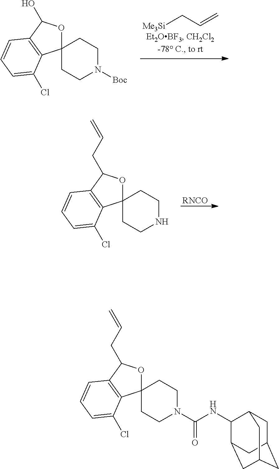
C(C=C)[Me3Si].C12(OC(O)C3=C1C(Cl)=CC=C3)CCN([Boc])CC2.C12(OC(CC=C)C3=C1C(Cl)=CC=C3)CCNCC2.[RNCO].C12(OC(CC=C)C3=C1C(Cl)=CC=C3)CCN(C(NC1C3CC4CC(CC1C4)C3)=O)CC2
